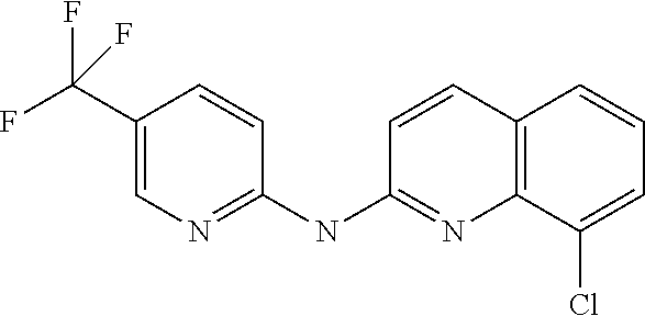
C1(C(F)(F)F)=CN=C(NC2=NC3=C(C=C2)C=CC=C3Cl)C=C1
